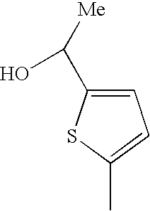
C1=C(C(O)[Me])SC(C)=C1
